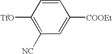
C1([TfO])=C([NC])C=C([COOEt])C=C1
